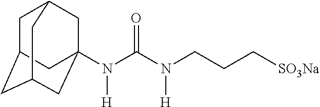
N([H])(C(=O)N(CCC[SO3Na])[H])C12CC3CC(CC(C1)C3)C2
